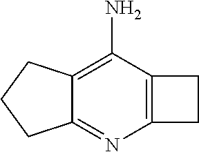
C12=C(N=C3C(=C1N)CCC3)CC2
